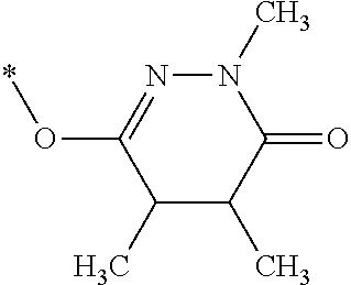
C1(C)C(C)C(=O)N(C)N=C1O*
